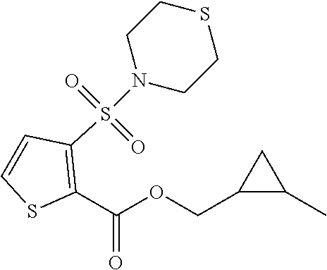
C1(C(OCC2C(C)C2)=O)=C(S(=O)(=O)N2CCSCC2)C=CS1
